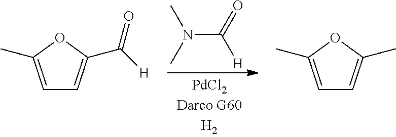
C1=C(C)OC(C([H])=O)=C1.CN(C(=O)[H])C.C1=C(C)OC(C)=C1
